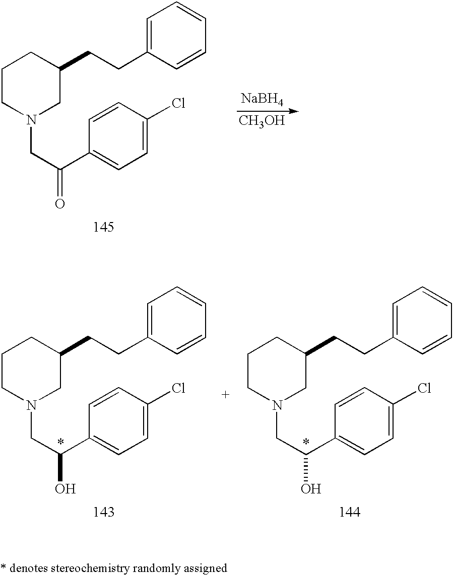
C1CN(CC(=O)C2=CC=C(Cl)C=C2)CC(CCC2=CC=CC=C2)C1.[NaBH4].[CH3OH].*.*.C1CN(CC(O)C2=CC=C(Cl)C=C2)CC(CCC2=CC=CC=C2)C1.C1CN(CC(O)C2=CC=C(Cl)C=C2)CC(CCC2=CC=CC=C2)C1
